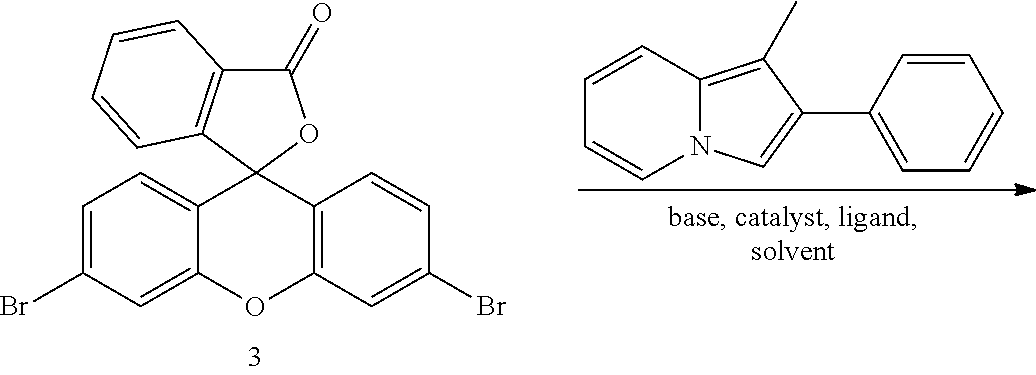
C12=CC=C(Br)C=C1OC1=C(C23OC(=O)C2=C3C=CC=C2)C=CC(Br)=C1.C12=C(C)C(C3=CC=CC=C3)=CN1C=CC=C2
